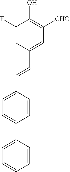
C1=C(F)C(O)=C([CHO])C=C1C=CC1=CC=C(C2=CC=CC=C2)C=C1
